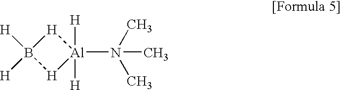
[H]1[Al]([H])([H])(N(C)(C)C)[H]B1([H])[H]
